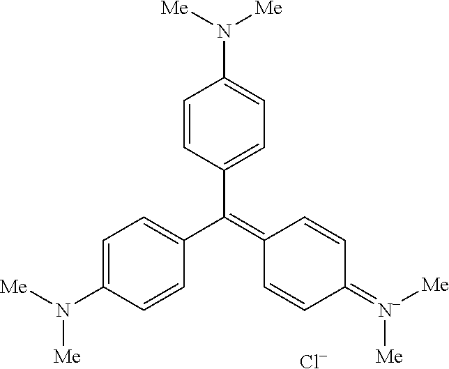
C(C1=CC=C(N([Me])[Me])C=C1)(=C1C=CC(=[N-]([Me])[Me])C=C1)C1=CC=C(N([Me])[Me])C=C1.[Cl-]
